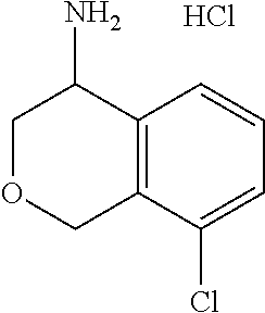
C1OCC2=C(C1N)C=CC=C2Cl.Cl
